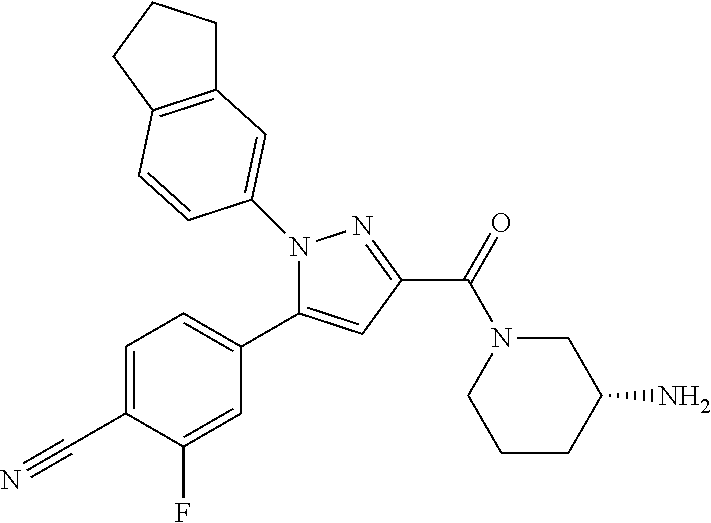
N1(C2=CC3=C(CCC3)C=C2)C(C2=CC=C(C#N)C(F)=C2)=CC(C(=O)N2CCCC(N)C2)=N1
